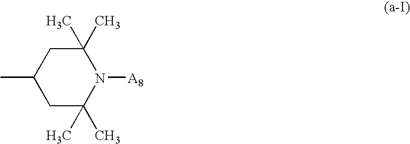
C1(C)(C)CC(C)CC(C)(C)N1[A8]
